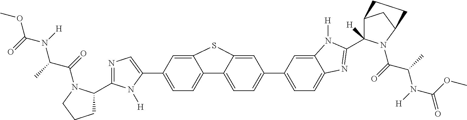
COC(N([H])C(C)C(=O)N1C(C2=NC=C(C3=CC=C4C(=C3)SC3=CC(C5=CC=C6C(=C5)N([H])C(C5([H])C7CC(N5C(C(N(C(=O)OC)[H])C)=O)CC7)=N6)=CC=C43)N2[H])CCC1)=O
